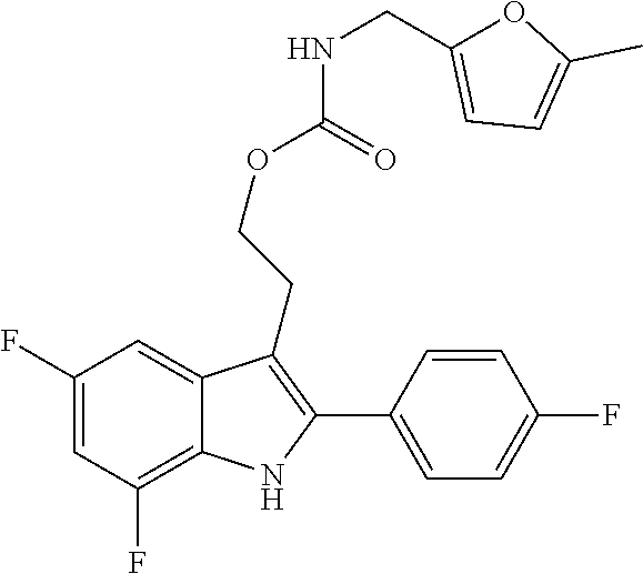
C1(C2=C(CCOC(=O)NCC3=CC=C(C)O3)C3=CC(F)=CC(F)=C3N2)=CC=C(F)C=C1
